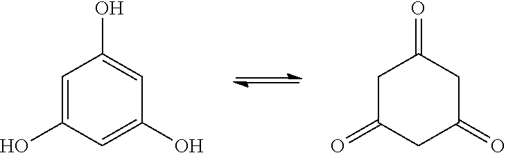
C1=C(O)C=C(O)C=C1O.C1C(=O)CC(=O)CC1=O
